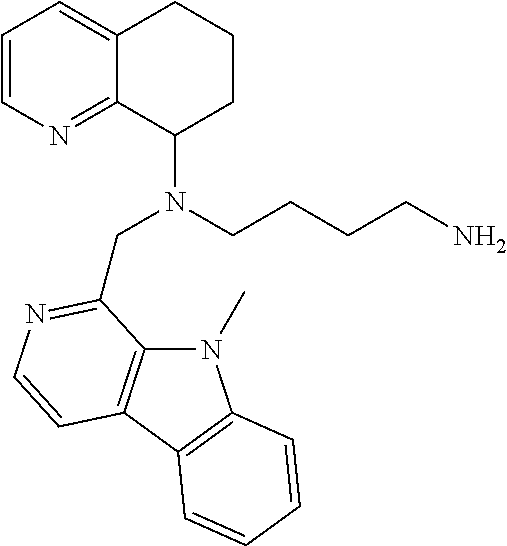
C1=CN=C2C(=C1)CCCC2N(CCCCN)CC1=NC=CC2=C1N(C)C1=C2C=CC=C1
